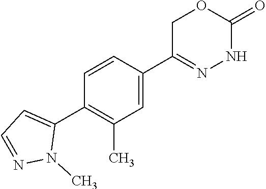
C1C(C2=CC(C)=C(C3=CC=NN3C)C=C2)=NNC(=O)O1
